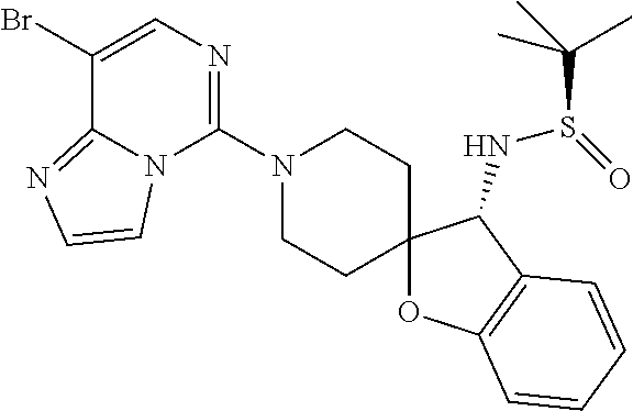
C1(Br)=CN=C(N2CCC3(CC2)OC2=C(C3NS(=O)C(C)(C)C)C=CC=C2)N2C1=NC=C2
